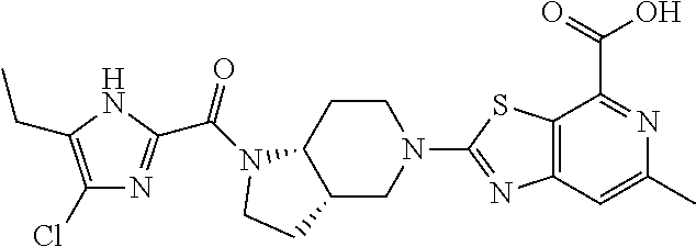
C1(Cl)=C(CC)NC(C(=O)N2C3C(CN(C4=NC5=C(S4)C(C(=O)O)=NC(C)=C5)CC3)CC2)=N1
